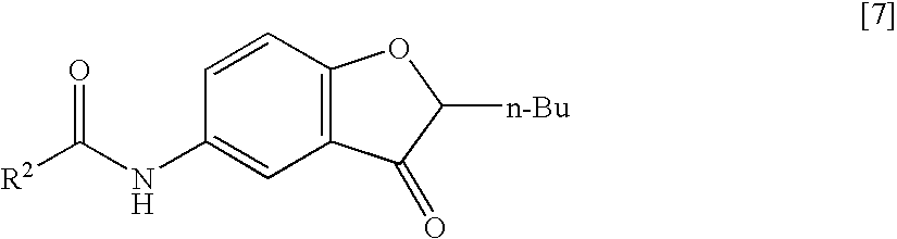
C1=CC2=C(C=C1NC([R2])=O)C(=O)C([n-Bu])O2
